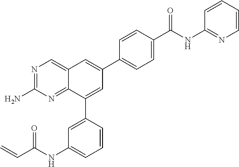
N1=C(N)N=C2C(=C1)C=C(C1=CC=C(C(NC3=NC=CC=C3)=O)C=C1)C=C2C1=CC(NC(C=C)=O)=CC=C1
